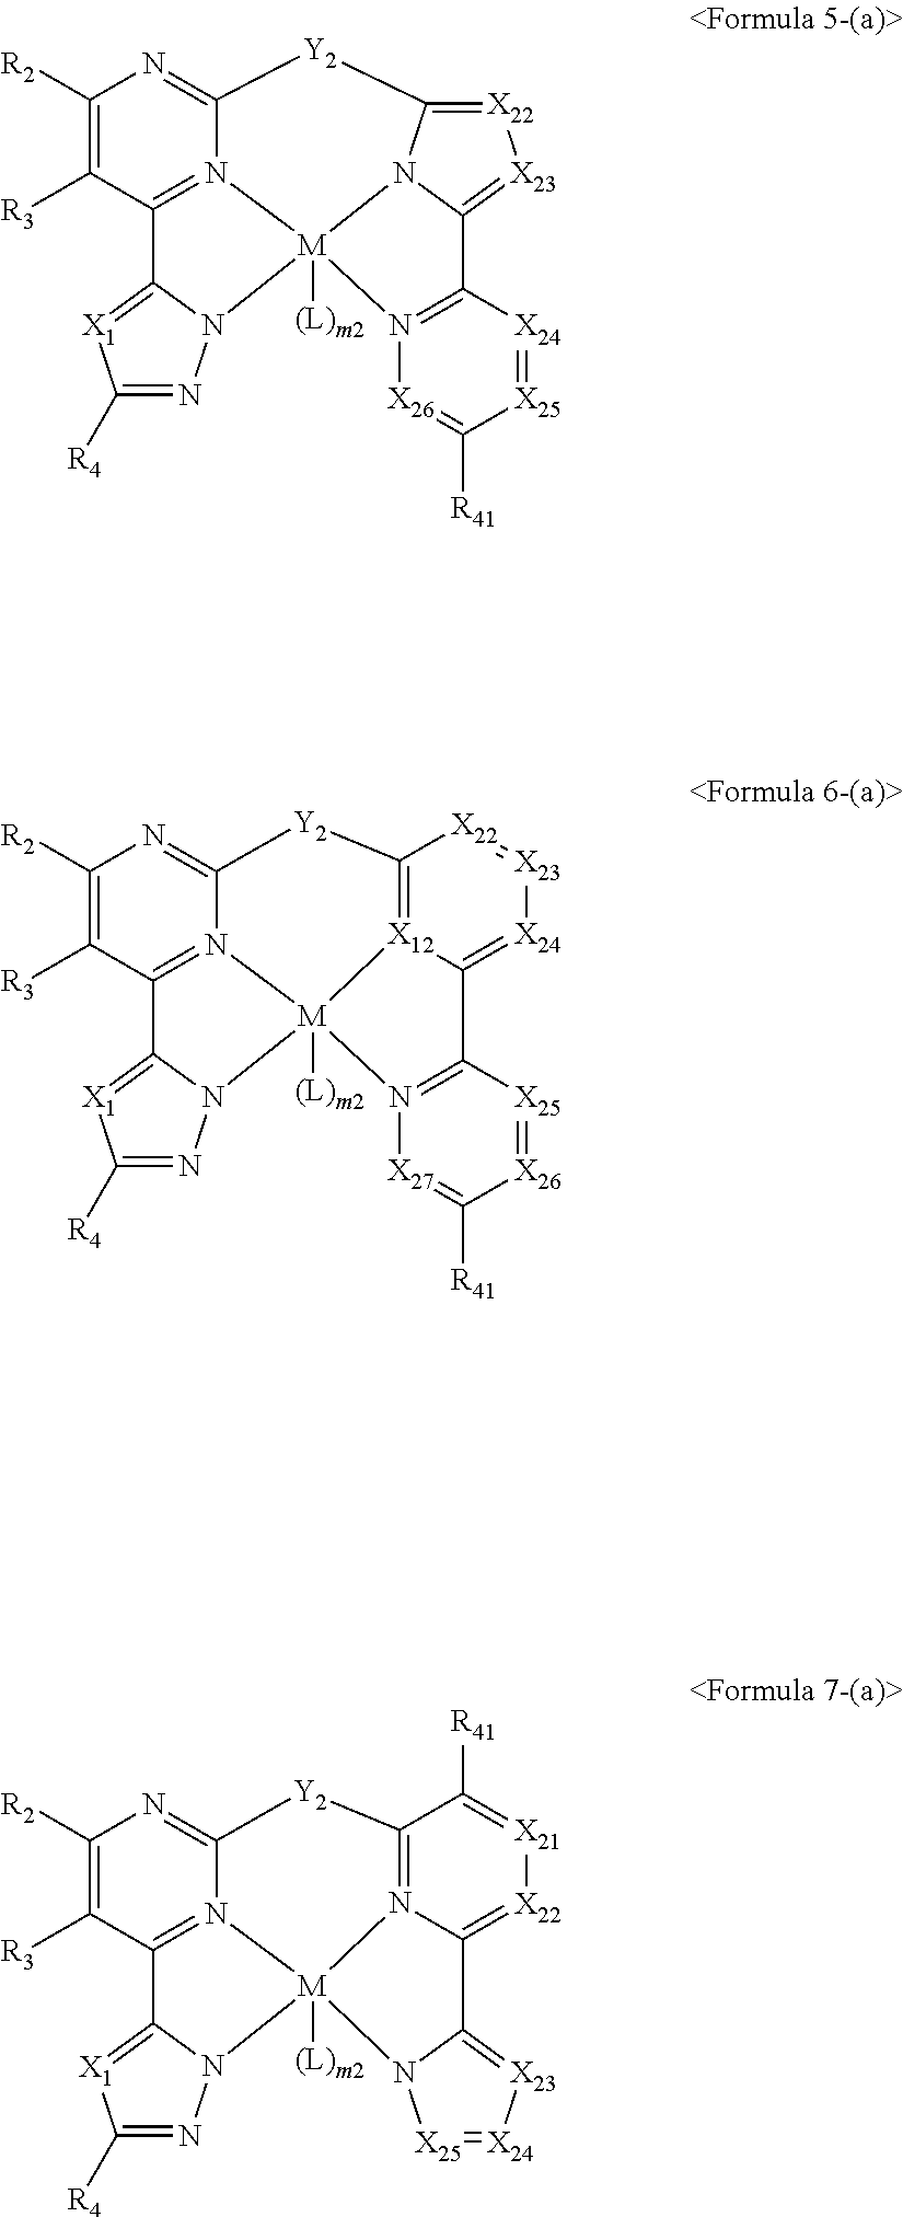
C1([R4])=NN2C(=[X1]1)C1=N3C(=NC([R2])=C1[R3])[Y2]C1=[X22][X23]=C4N1[M]23([(L)m2])N1=C4[X24]=[X25]C([R41])=[X26]1.C1([R4])=NN2C(=[X1]1)C1=N3C(=NC([R2])=C1[R3])[Y2]C1=[X12]4C(=[X24][X23]=[X22]1)C1=N([X27]=C([R41])[X26]=[X25]1)[M]234[(L)m2].C1([R4])=NN2C(=[X1]1)C1=N3C(=NC([R2])=C1[R3])[Y2]C1=N4C(=[X22][X21]=C1[R41])C1=[X23][X24]=[X25]N1[M]234[(L)m2]
